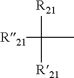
CC([R21])([R21])[R21]
